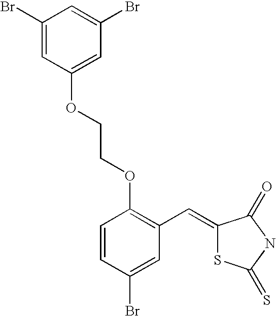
C1(Br)=CC(OCCOC2=C(C=C3SC(=S)NC3=O)C=C(Br)C=C2)=CC(Br)=C1
